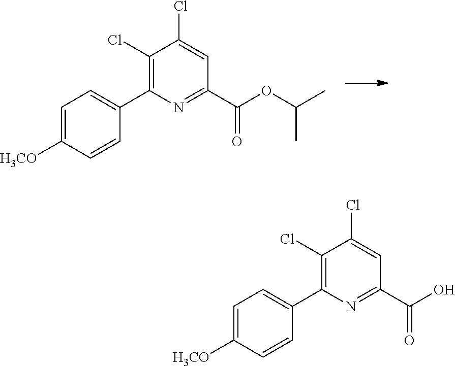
N1=C(C(O)=O)C=C(Cl)C(Cl)=C1C1=CC=C([H3CO])C=C1.N1=C(C(OC(C)C)=O)C=C(Cl)C(Cl)=C1C1=CC=C([H3CO])C=C1
